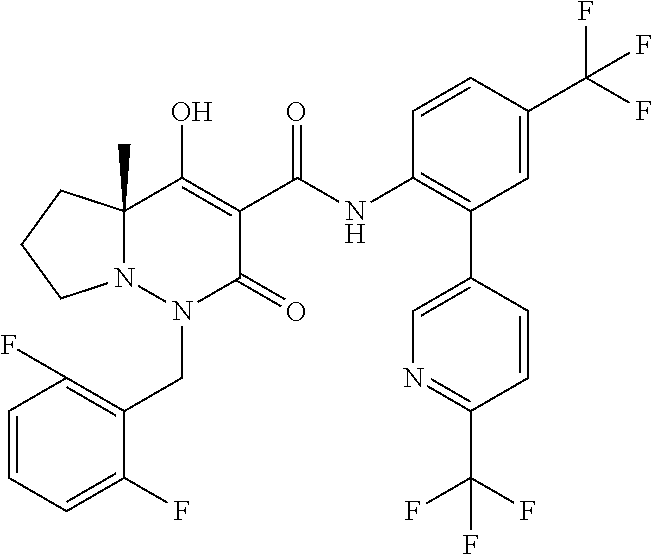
C1=CC=C(F)C(CN2C(=O)C(C(=O)NC3=C(C4=CN=C(C(F)(F)F)C=C4)C=C(C(F)(F)F)C=C3)=C(O)C3(C)N2CCC3)=C1F
